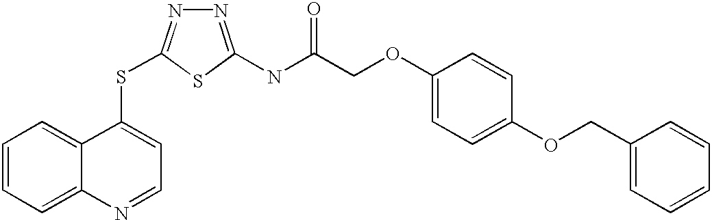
C1=CC=C2C(=C1)C(SC1=NN=C(NC(=O)COC3=CC=C(OCC4=CC=CC=C4)C=C3)S1)=CC=N2
